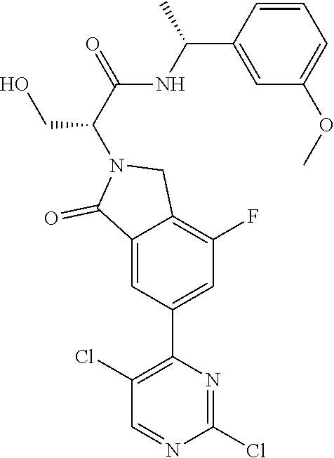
C1(Cl)=NC(C2=CC(F)=C3C(=C2)C(=O)N(C(CO)C(=O)NC(C2=CC(OC)=CC=C2)C)C3)=C(Cl)C=N1
